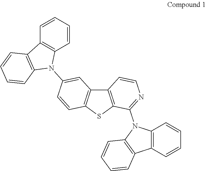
C12=C(SC3=C1C=C(N1C4=C(C=CC=C4)C4=C1C=CC=C4)C=C3)C(N1C3=C(C=CC=C3)C3=C1C=CC=C3)=NC=C2
